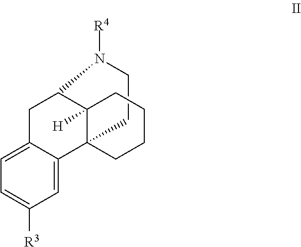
C1CN([R4])C2C3([H])C1(C1=CC([R3])=CC=C1C2)CCCC3
